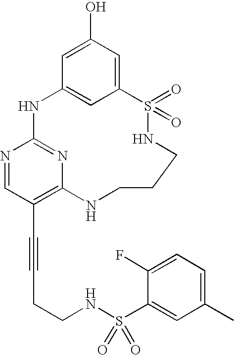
C1=C(O)C=C2C=C1NC1=NC(=C(C#CCCNS(C3=CC(C)=CC=C3F)(=O)=O)C=N1)NCCCNS2(=O)=O
